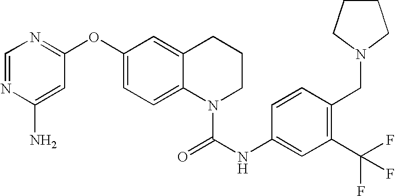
C1=NC(N)=CC(OC2=CC=C3C(=C2)CCCN3C(=O)NC2=CC(C(F)(F)F)=C(CN3CCCC3)C=C2)=N1
